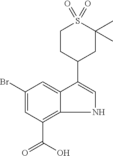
N1C=C(C2CC(C)(C)S(=O)(=O)CC2)C2=CC(Br)=CC(C(O)=O)=C12
